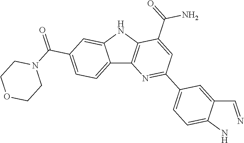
C12=CC=C(C(=O)N3CCOCC3)C=C1NC1=C2N=C(C2=CC=C(N)C(C=N)=C2)C=C1C(=O)N
